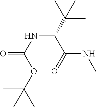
N(C(C(C)(C)C)C(=O)NC)C(=O)OC(C)(C)C
